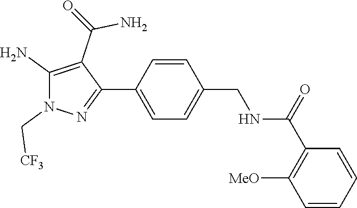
C1([MeO])=C(C(NCC2=CC=C(C3=NN(C[CF3])C(N)=C3C(=O)N)C=C2)=O)C=CC=C1
